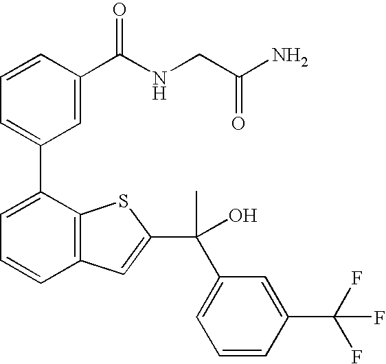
C1=C(C2=CC=CC3=C2SC(C(C2=CC=CC(C(F)(F)F)=C2)(C)O)=C3)C=C(C(NCC(N)=O)=O)C=C1
